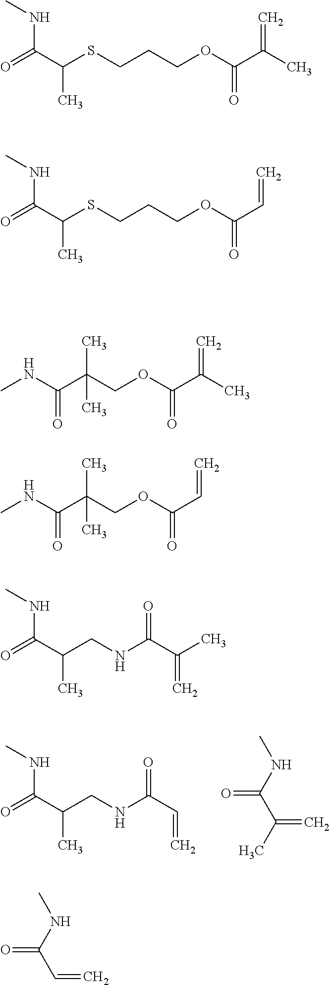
O=C(C(CNC(C=C)=O)C)NC.O=C(NC)C(C)=C.O=C(C(SCCCOC(C(C)=C)=O)C)NC.O=C(C(SCCCOC(C=C)=O)C)NC.CNC(C(COC(C(C)=C)=O)(C)C)=O.CNC(C(COC(C=C)=O)(C)C)=O.O=C(C(CNC(C(=C)C)=O)C)NC.O=C(NC)C=C
